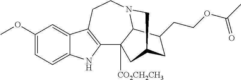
C1(OC)=CC=C2C(=C1)C1=C(N2)C2([CO2CH2CH3])C3N(CC1)CC(C2)CC3CCOC(=O)C
